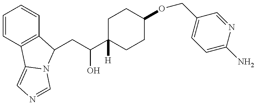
C1=CC2=C(C=C1)C(CC(C1([H])CCC(OCC3=CC=C(N)N=C3)CC1)O)N1C2=CN=C1
